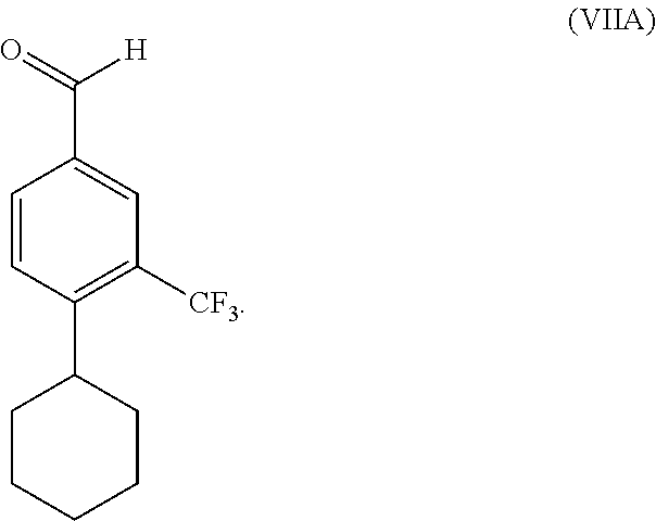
C(C1=CC([CF3])=C(C2CCCCC2)C=C1)(=O)[H]
